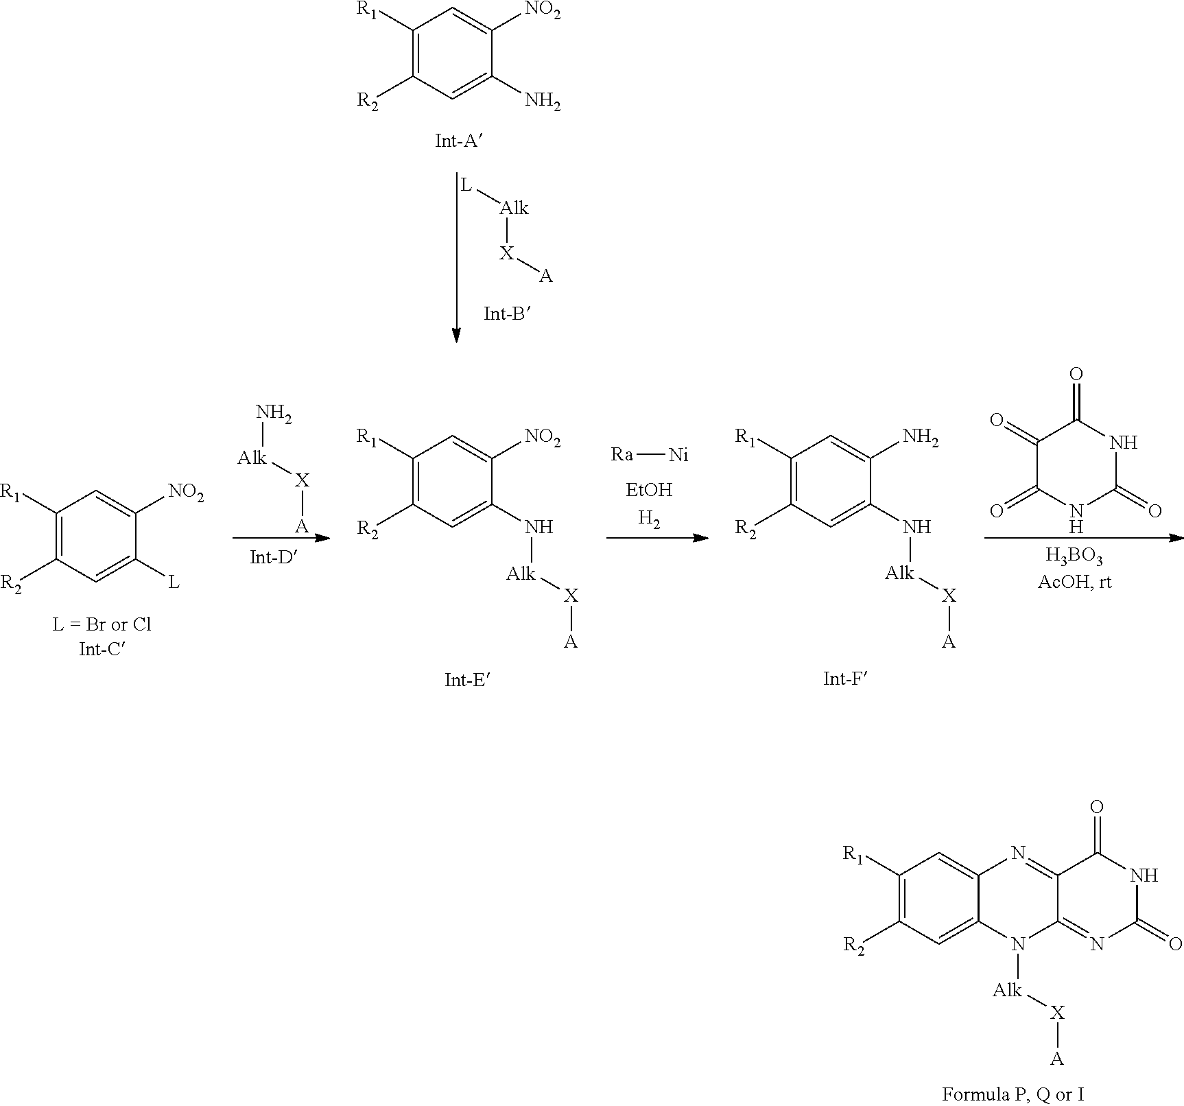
C1([R1])=C([R2])C=C2C(=C1)N=C1C(=NC(=O)NC1=O)N2[Alk][X][A].C1([R1])=C([R2])C=C(N)C([NO2])=C1.[L][Alk][X][A].C1(=O)C(=O)NC(=O)NC1=O.C1([R1])=C([R2])C=C([L])C([NO2])=C1.N[Alk][X][A].C1([R1])=C([R2])C=C(N[Alk][X][A])C([NO2])=C1.[Ra][Ni].C1([R1])=C([R2])C=C(N[Alk][X][A])C(N)=C1
